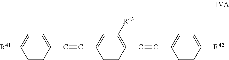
C1(C#CC2=CC([R43])=C(C#CC3=CC=C([R42])C=C3)C=C2)=CC=C([R41])C=C1
